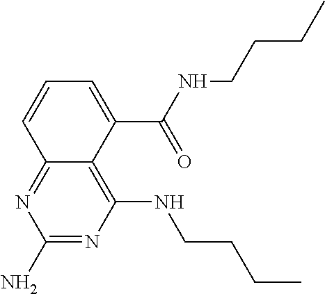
N1=C(N)N=C2C(=C1NCCCC)C(C(NCCCC)=O)=CC=C2
